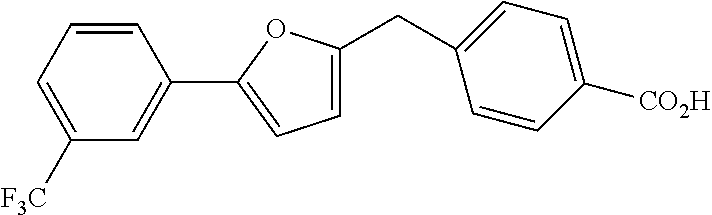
C1=CC=C([F3C])C=C1C1=CC=C(CC2=CC=C([CO2H])C=C2)O1
